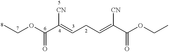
CCOC(=O)C([CN])=CCC=C([CN])C(=O)OCC
